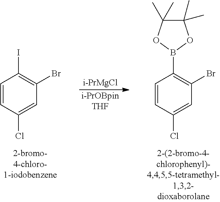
C1=CC(Cl)=CC(Br)=C1B1OC(C)(C)C(C)(C)O1.C1=CC(Cl)=CC(Br)=C1I.[i-PrMgCl].[i-PrOBpinTHF]
